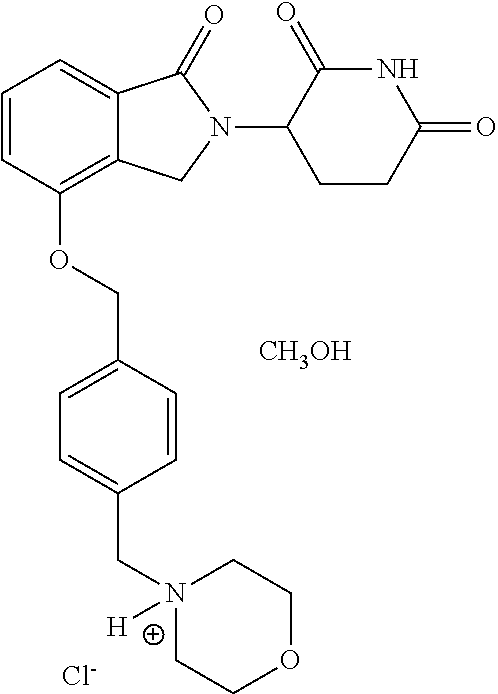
C1=CC(OCC2=CC=C(CN3([H])CCOCC3)C=C2)=C2C(=C1)C(=O)N(C1CCC(=O)NC1=O)C2.[CH3OH].[Cl-]
